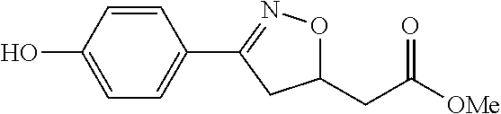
C1=CC(O)=CC=C1C1=NOC(CC([OMe])=O)C1
